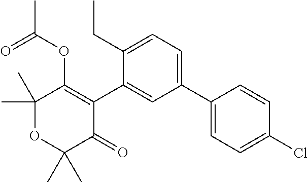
C1(C)(C)OC(C)(C)C(=O)C(C2=CC(C3=CC=C(Cl)C=C3)=CC=C2CC)=C1OC(C)=O
